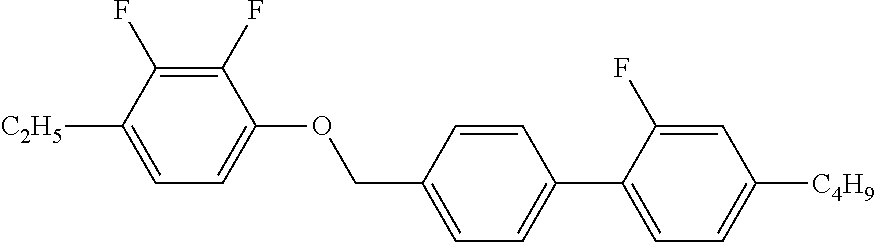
C1(F)=C(F)C([C2H5])=CC=C1OCC1=CC=C(C2=CC=C([C4H9])C=C2F)C=C1
